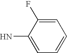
NC1=CC=CC=C1F
